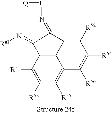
C12=C3C([R51])=C([R53])C([R55])=C1C([R56])=C([R54])C([R52])=C2C(=N[L][Q])C3=N[Ra1]
